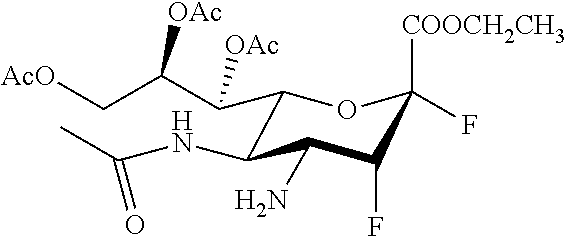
C1(C(C(C[AcO])[OAc])[OAc])C(NC(C)=O)C(N)C(F)C([COOCH2CH3])(F)O1
